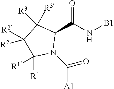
C1([R2])([R2])C([R1])([R1])N(C([A1])=O)C(C(N[B1])=O)C1([R3])[R3]
